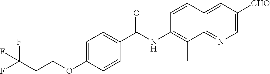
FC(CCOC1=CC=C(C(NC2=C(C)C3=NC=C([CHO])C=C3C=C2)=O)C=C1)(F)F
